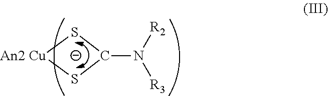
C1(N([R2])[R3])S[An2 Cu]S1
